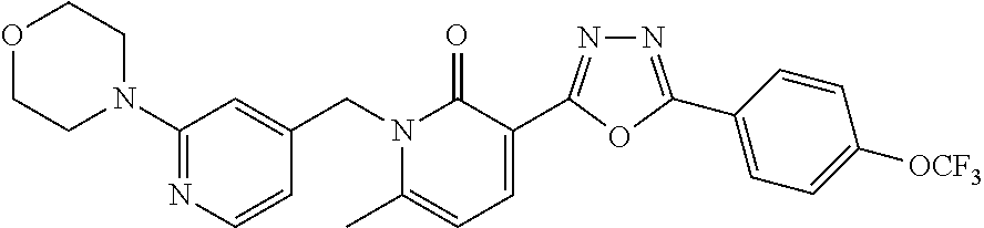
C1(N2CCOCC2)=NC=CC(CN2C(C)=CC=C(C3=NN=C(C4=CC=C([OCF3])C=C4)O3)C2=O)=C1
